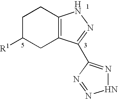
C1([R1])CCC2=C(C1)C(C1=NNN=N1)=NN2
